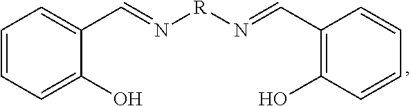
C1=CC=C(O)C(C=N[R]N=CC2=C(O)C=CC=C2)=C1
